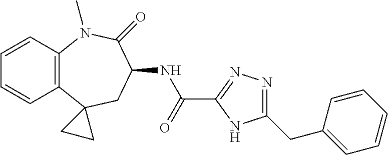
C1=CC2=C(C=C1)C1(CC(NC(C3=NN=C(CC4=CC=CC=C4)N3)=O)C(=O)N2C)CC1
